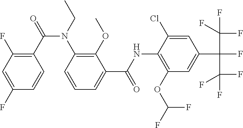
C1(F)=CC(F)=C(C(=O)N(CC)C2=C(OC)C(C(NC3=C(OC(F)F)C=C(C(F)(C(F)(F)F)C(F)(F)F)C=C3Cl)=O)=CC=C2)C=C1
